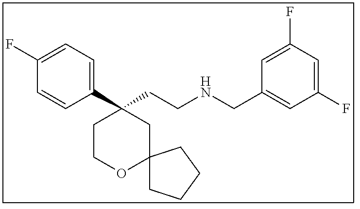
C1(C2(CCNCC3=CC(F)=CC(F)=C3)CCOC3(C2)CCCC3)=CC=C(F)C=C1
